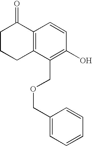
C12=C(C(COCC3=CC=CC=C3)=C(O)C=C1)CCCC2=O
